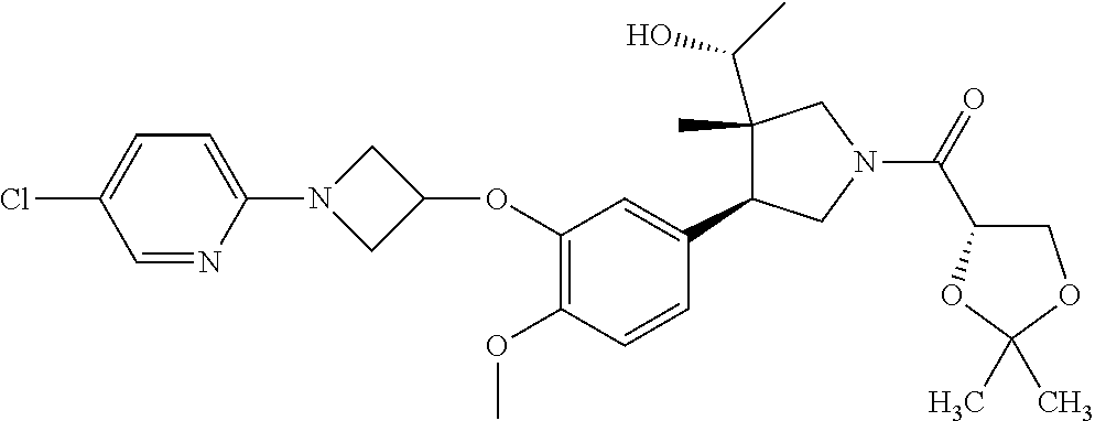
C1=C(Cl)C=NC(N2CC(OC3=C(OC)C=CC(C4C(C(O)C)(C)CN(C(C5COC(C)(C)O5)=O)C4)=C3)C2)=C1
